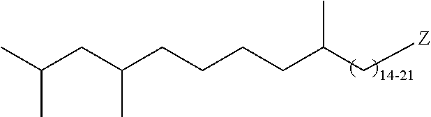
C(C(C[Z])C)CCCC(CC(C)C)C
